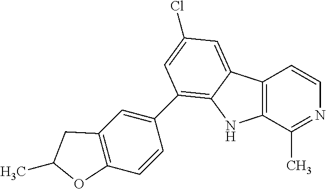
C12=C(C(C)=NC=C1)NC1=C(C3=CC4=C(C=C3)OC(C)C4)C=C(Cl)C=C21
